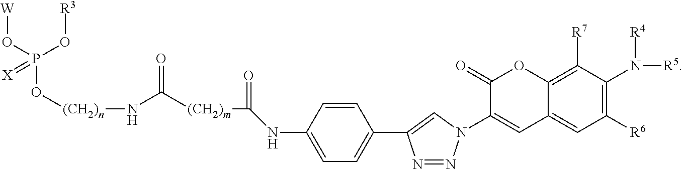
[W]OP(O[(CH2)n]NC([(CH2)m]C(=O)NC1=CC=C(C2=CN(C3=CC4=CC([R6])=C(N([R5])[R4])C([R7])=C4OC3=O)N=N2)C=C1)=O)(O[R3])=[X]
